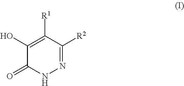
N1=C([R2])C([R1])=C(O)C(=O)N1
